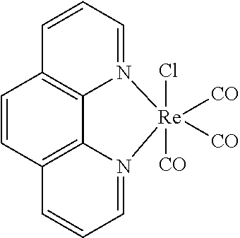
C1=CC2=C3C4=C1C=CC=N4[Re](Cl)([CO])([CO])([CO])N3=CC=C2
